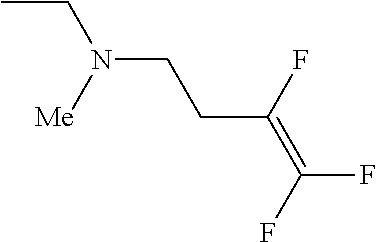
CCN(CCC(=C(F)F)F)[Me]
